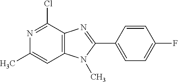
C1(C)=CC2=C(C(Cl)=N1)N=C(C1=CC=C(F)C=C1)N2C
